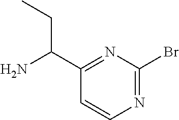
BrC1=NC=CC(C(N)CC)=N1
